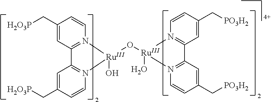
C1(C[H2O3P])=CC2=N(C=C1)[Ru](O)(O[Ru]1(O)N3=C(C=C(C[PO3H2])C=C3)C3=N1C=CC(C[PO3H2])=C3)N1=C2C=C(C[H2O3P])C=C1
